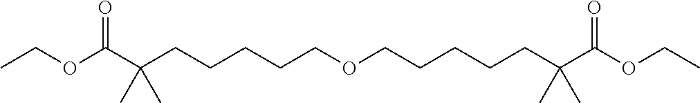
CCOC(C(CCCCCOCCCCCC(C(OCC)=O)(C)C)(C)C)=O
